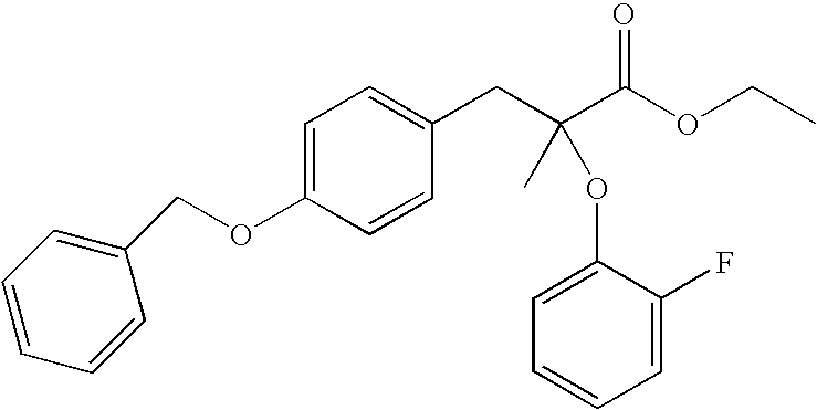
C1=CC=CC(COC2=CC=C(CC(C)(C(OCC)=O)OC3=CC=CC=C3F)C=C2)=C1
